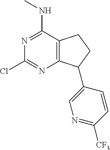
C12=C(CCC1C1=CN=C([CF3])C=C1)C(NC)=NC(Cl)=N2
